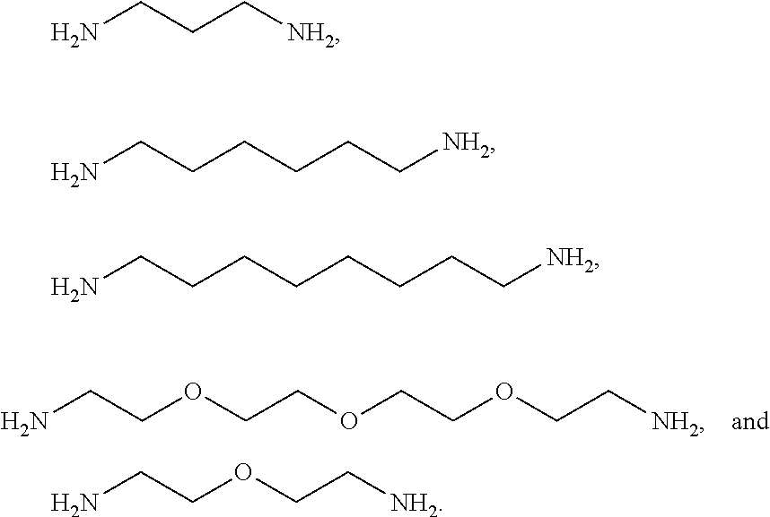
NCCOCCOCCOCC[NH2].NCCC[NH2].NCCCCCC[NH2].NCCCCCCCC[NH2].NCCOCC[NH2]
